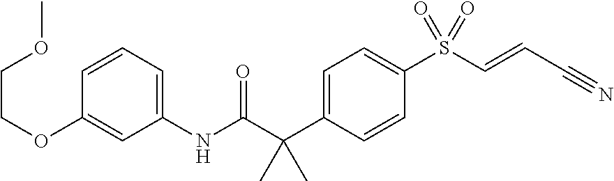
C1=C(C(C(NC2=CC=CC(OCCOC)=C2)=O)(C)C)C=CC(S(C=CC#N)(=O)=O)=C1
